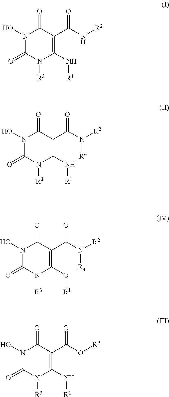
N1(O)C(=O)N([R3])C(N[R1])=C(C(N[R2])=O)C1=O.N1(O)C(=O)N([R3])C(N[R1])=C(C(N([R2])[R4])=O)C1=O.N1(O)C(=O)N([R3])C(O[R1])=C(C(N([R2])[R4])=O)C1=O.N1(O)C(=O)N([R3])C(N[R1])=C(C(O[R2])=O)C1=O
